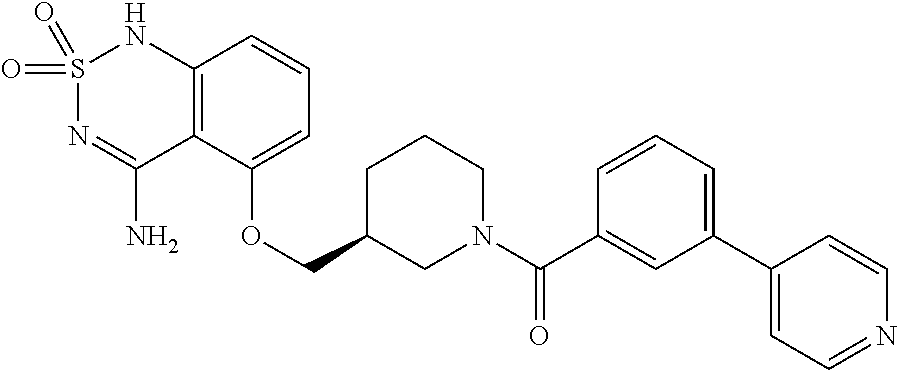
C12=C(C(OCC3CN(C(C4=CC(C5=CC=NC=C5)=CC=C4)=O)CCC3)=CC=C1)C(N)=NS(=O)(=O)N2
